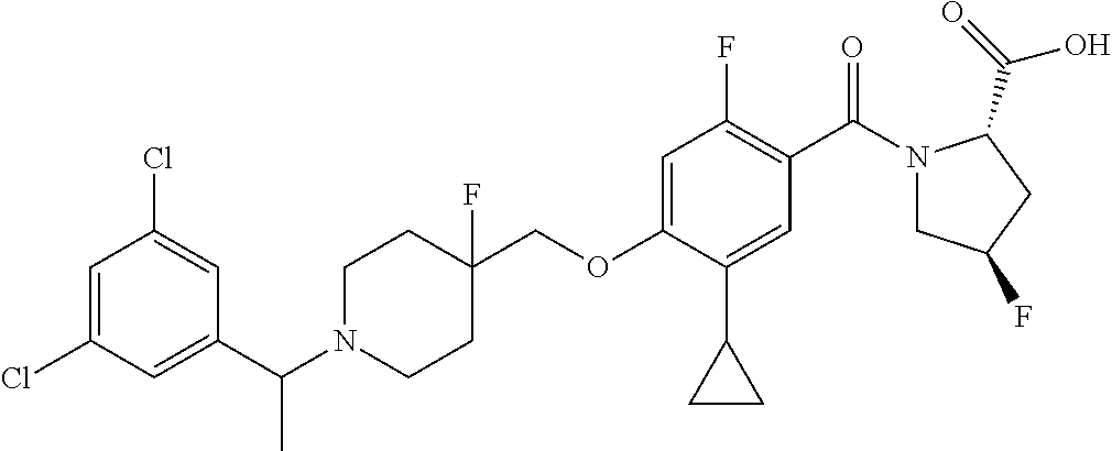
C1=C(Cl)C=C(C(N2CCC(COC3=CC(F)=C(C(=O)N4CC(F)CC4C(=O)O)C=C3C3CC3)(F)CC2)C)C=C1Cl
